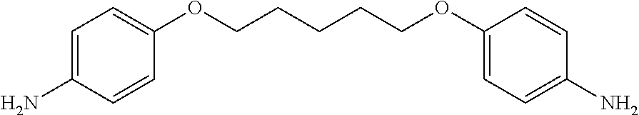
C1=C(N)C=CC(OCCCCCOC2=CC=C(N)C=C2)=C1
